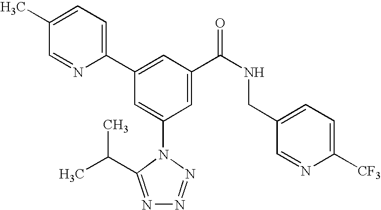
C1(C2=CC(C(NCC3=CC=C([CF3])N=C3)=O)=CC(N3C(C(C)C)=NN=N3)=C2)=CC=C(C)C=N1
